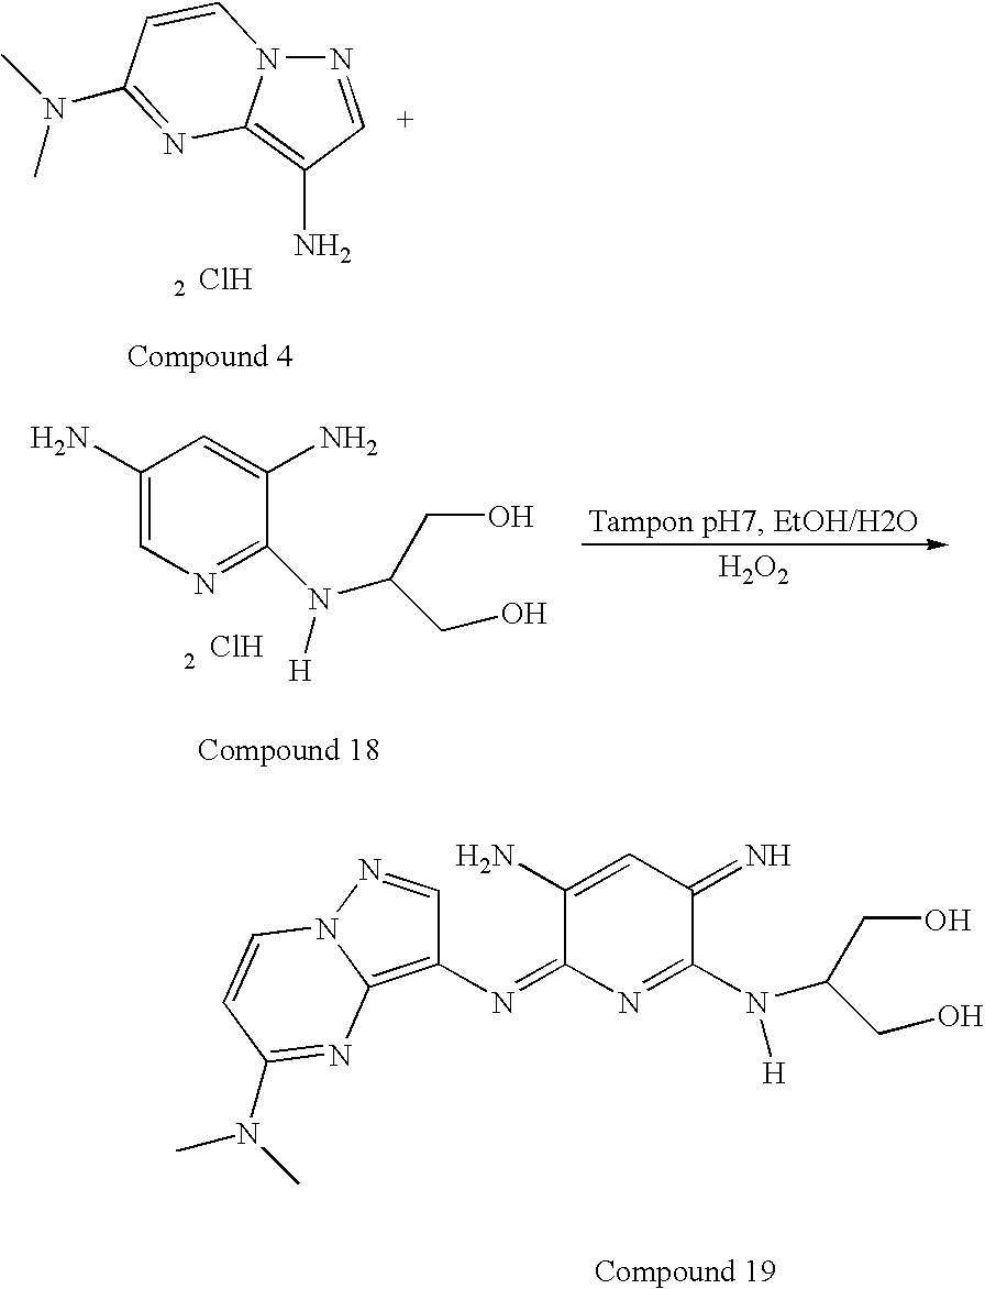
C1(N)=CN=C(N([H])C(CO)CO)C(N)=C1.Cl.[H2O2].N1=CC(N)=C2N1C=CC(N(C)C)=N2.Cl.N(=C1N=C(N(C(CO)CO)[H])C(=N)C=C1N)C1=C2N(N=C1)C=CC(N(C)C)=N2
